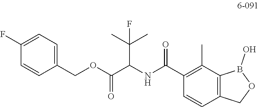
C1(F)=CC=C(COC(C(NC(C2=C(C)C3=C(C=C2)COB3O)=O)C(C)(C)F)=O)C=C1
